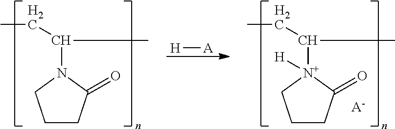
C1CC(=O)N(C(CC)C)C1.[H][A].C1CC(=O)[N+](C(CC)C)([H])C1.[A-]
